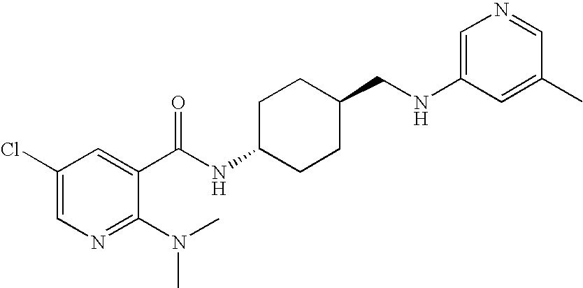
C1(Cl)=CN=C(N(C)C)C(C(NC2CCC(CNC3=CN=CC(C)=C3)CC2)=O)=C1
